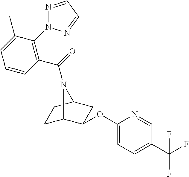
C1C2C(OC3=CC=C(C(F)(F)F)C=N3)CC(C1)N2C(=O)C1=C(N2N=CC=N2)C(C)=CC=C1
